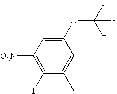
C1(I)=C([O2N])C=C(OC(F)(F)F)C=C1C
